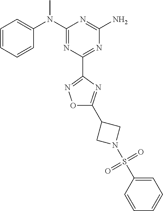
C1=CC=CC(N(C2=NC(C3=NOC(C4CN(S(C5=CC=CC=C5)(=O)=O)C4)=N3)=NC(N)=N2)C)=C1
